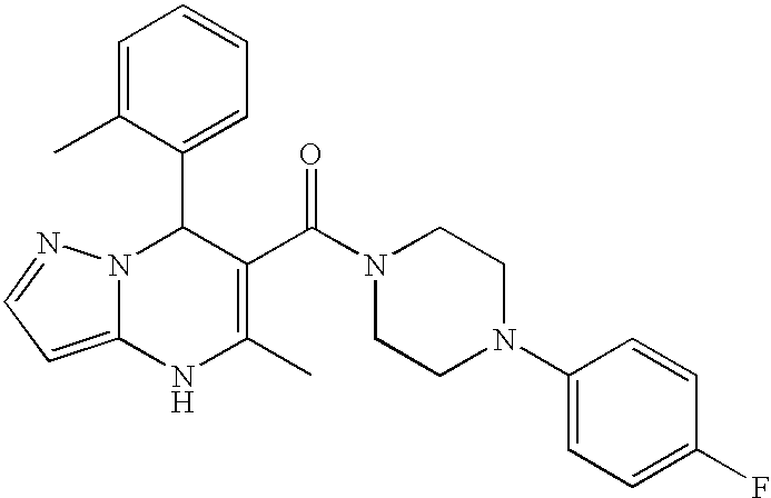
C1=C(C)C(C2N3C(=CC=N3)NC(C)=C2C(N2CCN(C3=CC=C(F)C=C3)CC2)=O)=CC=C1
